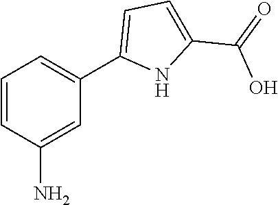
C1=CC(N)=CC(C2=CC=C(C(=O)O)N2)=C1
